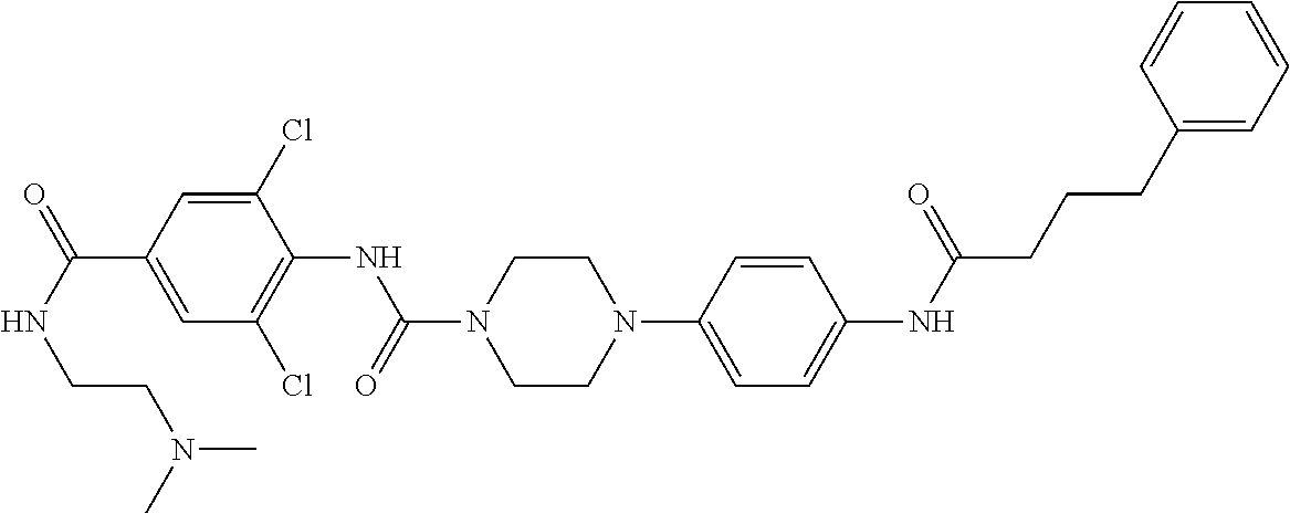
N(C(=O)C1=CC(Cl)=C(NC(=O)N2CCN(C3=CC=C(NC(=O)CCCC4=CC=CC=C4)C=C3)CC2)C(Cl)=C1)CCN(C)C
